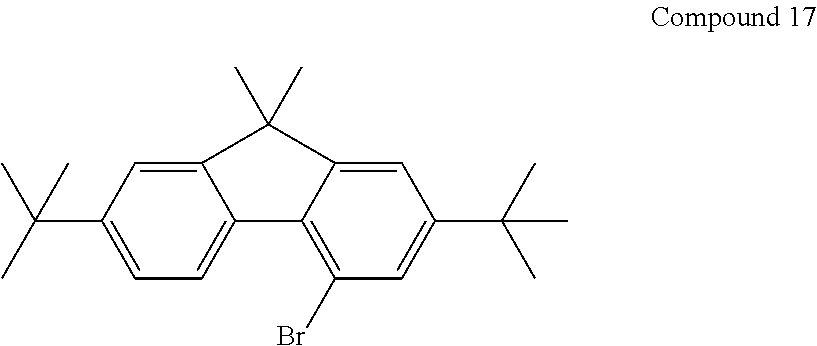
C12=CC(C(C)(C)C)=CC=C1C1=C(Br)C=C(C(C)(C)C)C=C1C2(C)C
